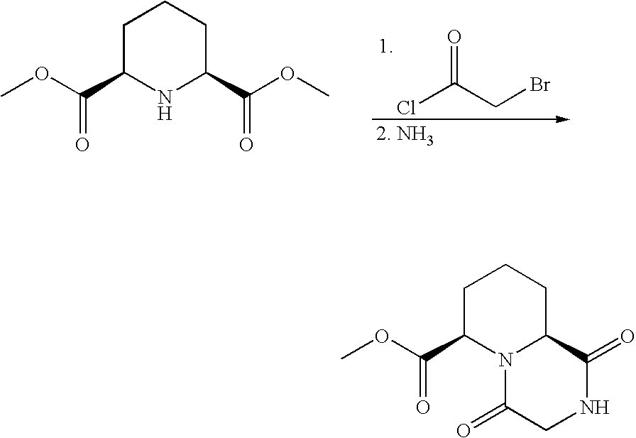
C1C(C(=O)OC)NC(C(=O)OC)CC1.ClC(CBr)=O.C1C(C(OC)=O)N2C(CC1)C(=O)NCC2=O
